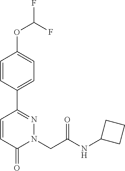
C1=CC(C2=NN(CC(NC3CCC3)=O)C(=O)C=C2)=CC=C1OC(F)F
